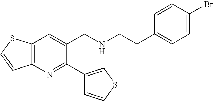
C12=C(N=C(C3=CSC=C3)C(CNCCC3=CC=C(Br)C=C3)=C1)C=CS2
